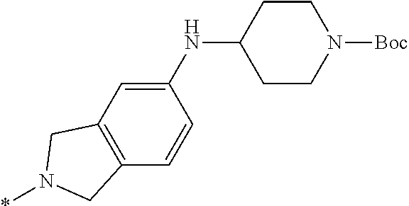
C1(NC2CCN([Boc])CC2)=CC2=C(C=C1)CN(*)C2
